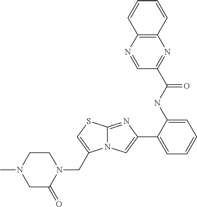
C12=NC(C3=CC=CC=C3NC(C3=NC4=C(N=C3)C=CC=C4)=O)=CN1C(CN1CCN(C)CC1=O)=CS2
